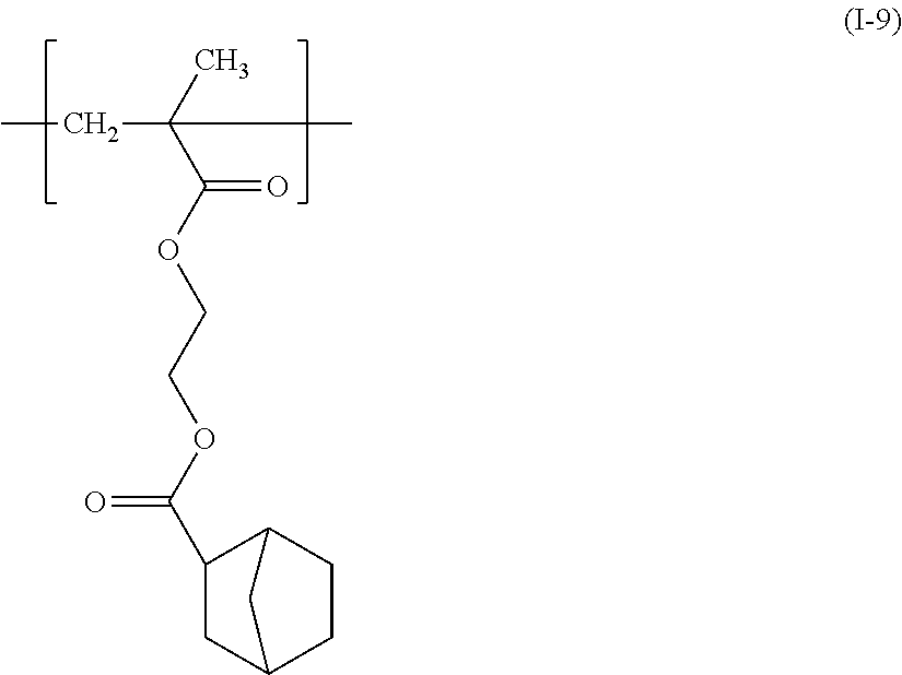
CCC(C)(C(=O)OCCOC(=O)C1CC2CCC1C2)C
